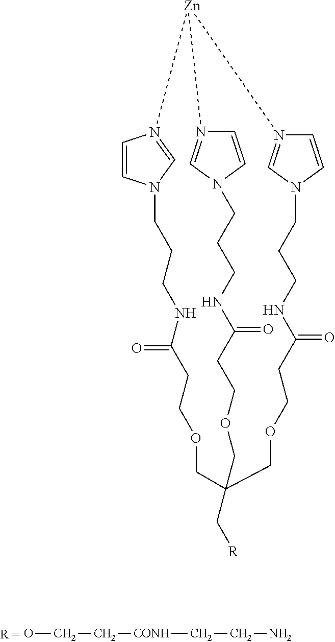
OCC[CONH]CCN.C1=CN2C=N1[Zn]1N3=CN(C=C3)CCCNC(=O)CCOCC(C[R])(COCCC(=O)NCCC2)COCCC(=O)NCCCN2C=N1C=C2
